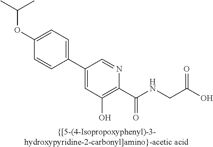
C1=C(OC(C)C)C=CC(C2=CC(O)=C(C(NCC(O)=O)=O)N=C2)=C1
